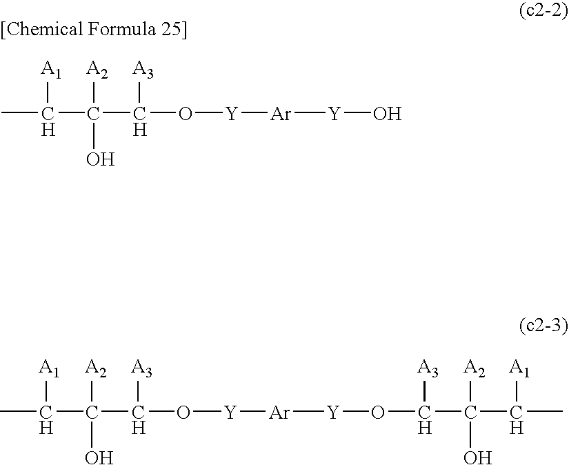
CC([A1])C(C([A3])O[Y][Ar][Y]O)(O)[A2].CC([A1])C(C([A3])O[Y][Ar][Y]OC([A3])C(C([A1])C)([A2])O)(O)[A2]
